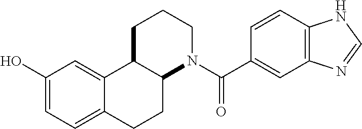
C1(O)=CC=C2C(=C1)C1C(CC2)N(C(C2=CC3=C(C=C2)NC=N3)=O)CCC1
